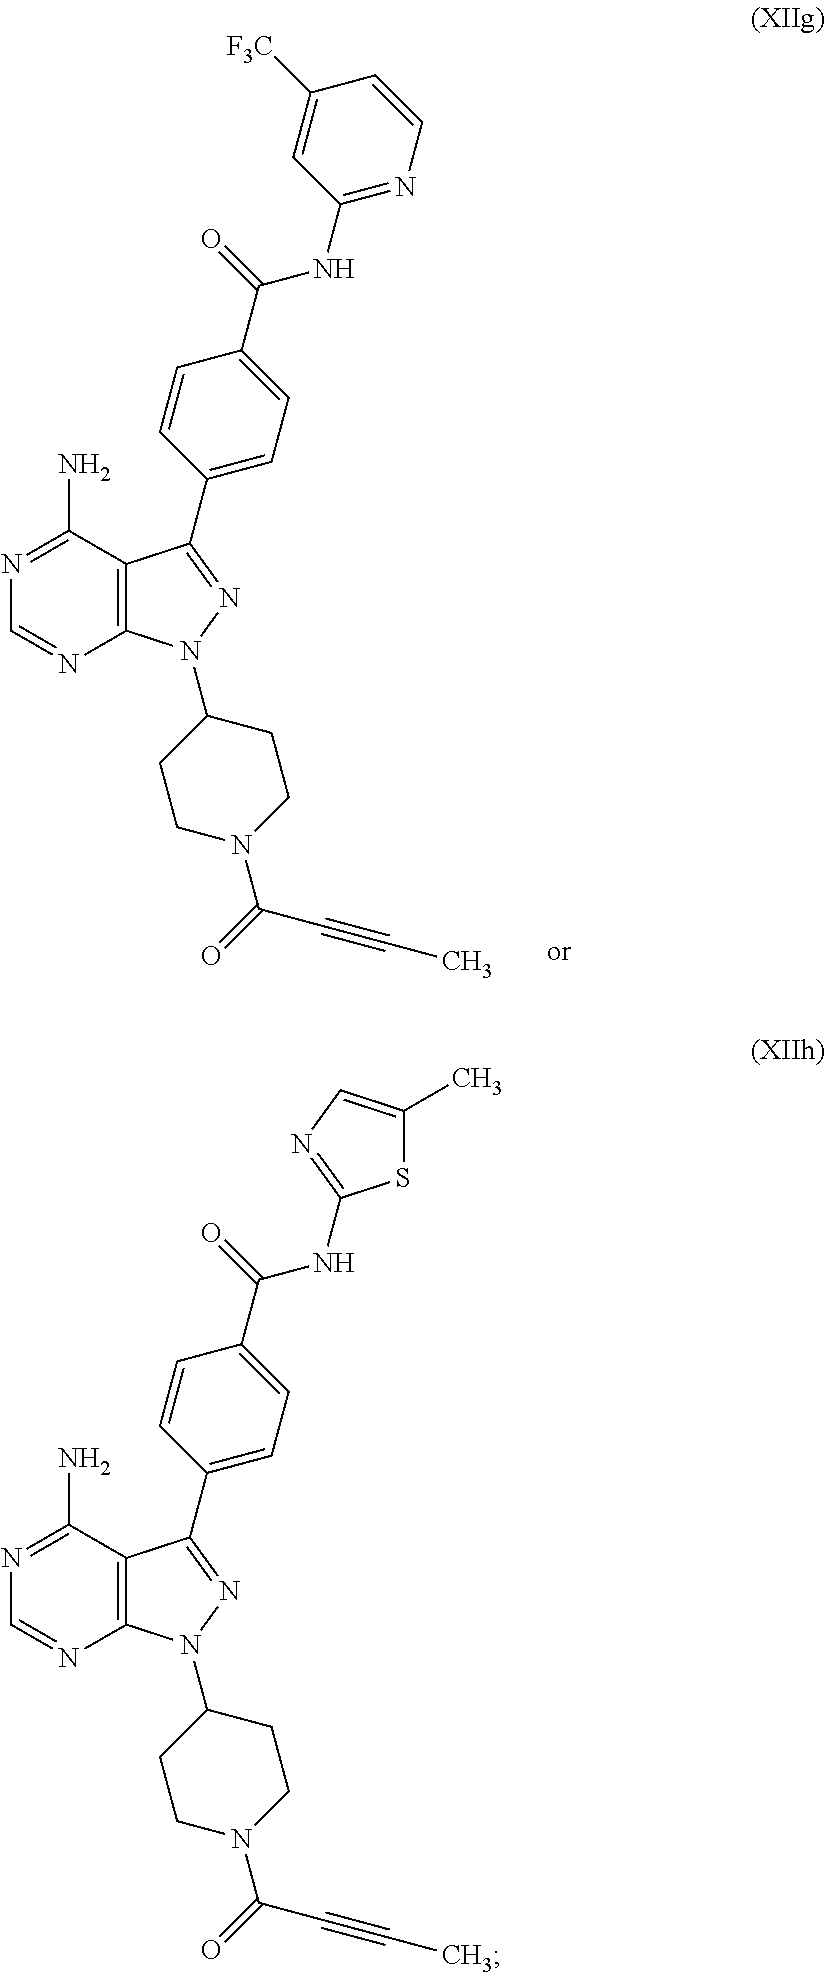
N1=C(N)C2=C(N=C1)N(C1CCN(C(=O)C#CC)CC1)N=C2C1=CC=C(C(=O)NC2=NC=C(C)S2)C=C1.N1=C(N)C2=C(N=C1)N(C1CCN(C(=O)C#CC)CC1)N=C2C1=CC=C(C(=O)NC2=NC=CC([F3C])=C2)C=C1
